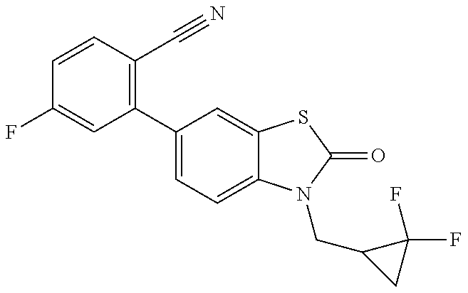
C1(F)=CC(C2=CC=C3C(=C2)SC(=O)N3CC2CC2(F)F)=C(C#N)C=C1
